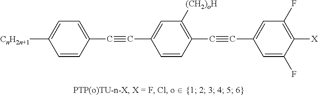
[CnH2n+1]C1=CC=C(C#CC2=CC([(CH2)oH])=C(C#CC3=CC(F)=C([X])C(F)=C3)C=C2)C=C1
